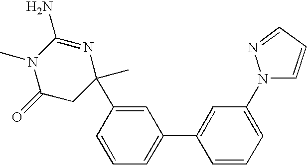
C1(=O)CC(C)(C2=CC(C3=CC(N4C=CC=N4)=CC=C3)=CC=C2)N=C(N)N1C
